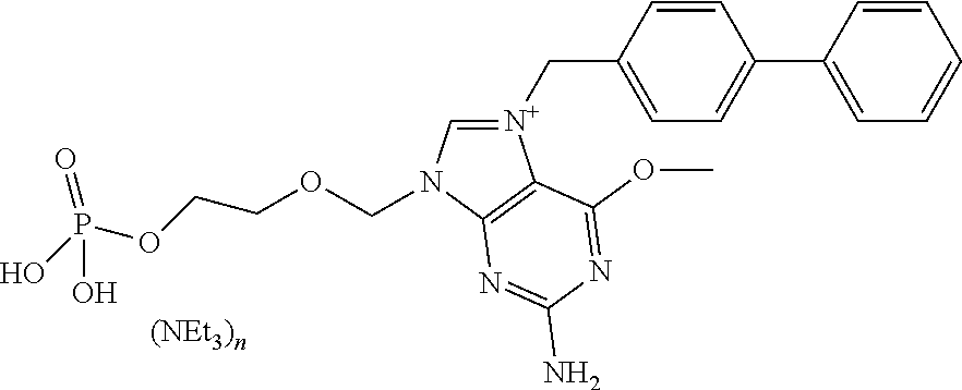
[N+]1(CC2=CC=C(C3=CC=CC=C3)C=C2)=CN(COCCOP(O)(=O)O)C2=C1C(OC)=NC(N)=N2
